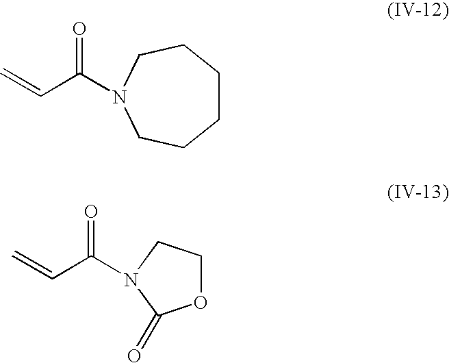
C(C=C)(=O)N1CCCCCC1.O1CCN(C(C=C)=O)C1=O
